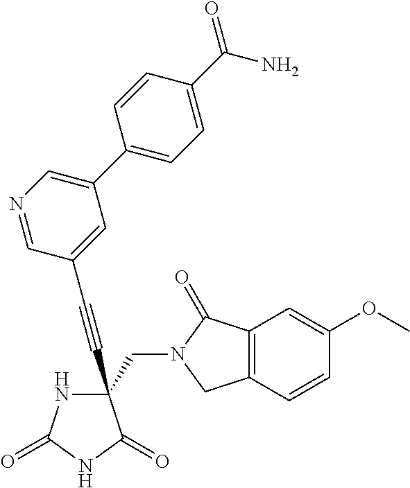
C(#CC1(CN2C(=O)C3=C(C2)C=CC(OC)=C3)NC(=O)NC1=O)C1=CC(C2=CC=C(C(N)=O)C=C2)=CN=C1
